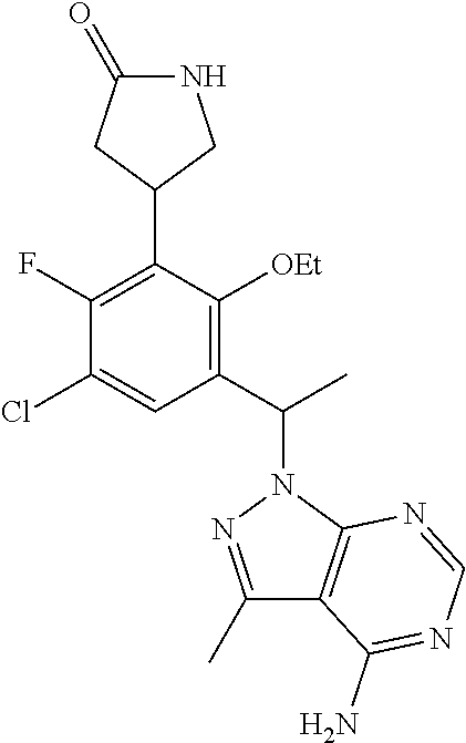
C1(C)=NN(C(C2=C([OEt])C(C3CC(=O)NC3)=C(F)C(Cl)=C2)C)C2=C1C(N)=NC=N2
